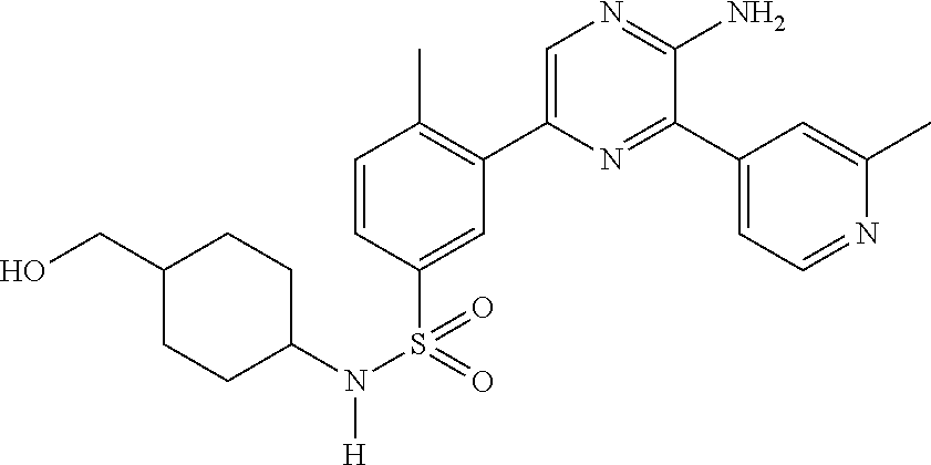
C1=CC(S(=O)(N(C2CCC(CO)CC2)[H])=O)=CC(C2=CN=C(N)C(C3=CC=NC(C)=C3)=N2)=C1C
